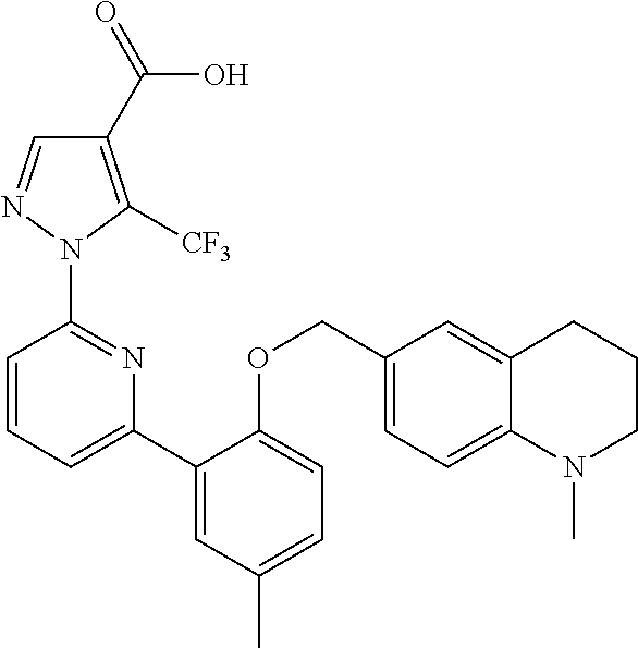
C1(C(=O)O)=C([CF3])N(C2=NC(C3=CC(C)=CC=C3OCC3=CC=C4C(=C3)CCCN4C)=CC=C2)N=C1
